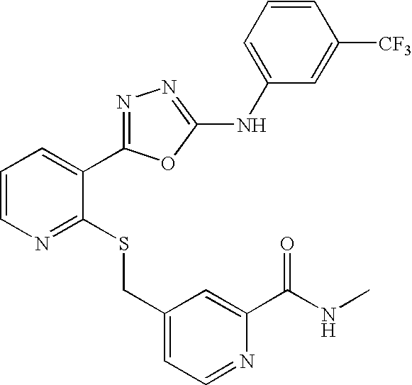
C1=CN=C(SCC2=CC=NC(C(NC)=O)=C2)C(C2=NN=C(NC3=CC=CC([CF3])=C3)O2)=C1
